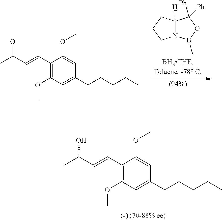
C1(C=CC(C)O)=C(OC)C=C(CCCCC)C=C1OC.C1(C=CC(C)=O)=C(OC)C=C(CCCCC)C=C1OC.C12([H])N(B(C)OC1([Ph])[Ph])CCC2
